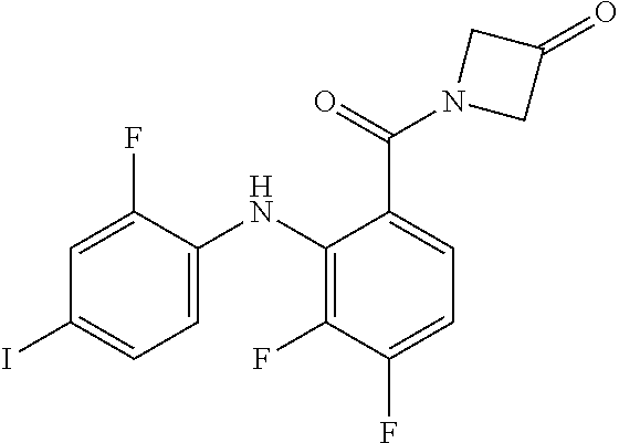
C1(C(N2CC(=O)C2)=O)=CC=C(F)C(F)=C1NC1=CC=C(I)C=C1F
